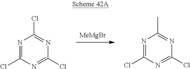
[MeMgBr].N1=C(Cl)N=C(Cl)N=C1Cl.N1=C(Cl)N=C(Cl)N=C1C
